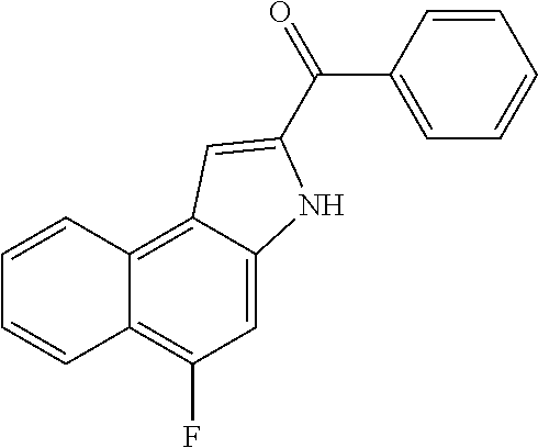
C1=C2C(=C3C(=C1F)C=CC=C3)C=C(C(=O)C1=CC=CC=C1)N2
